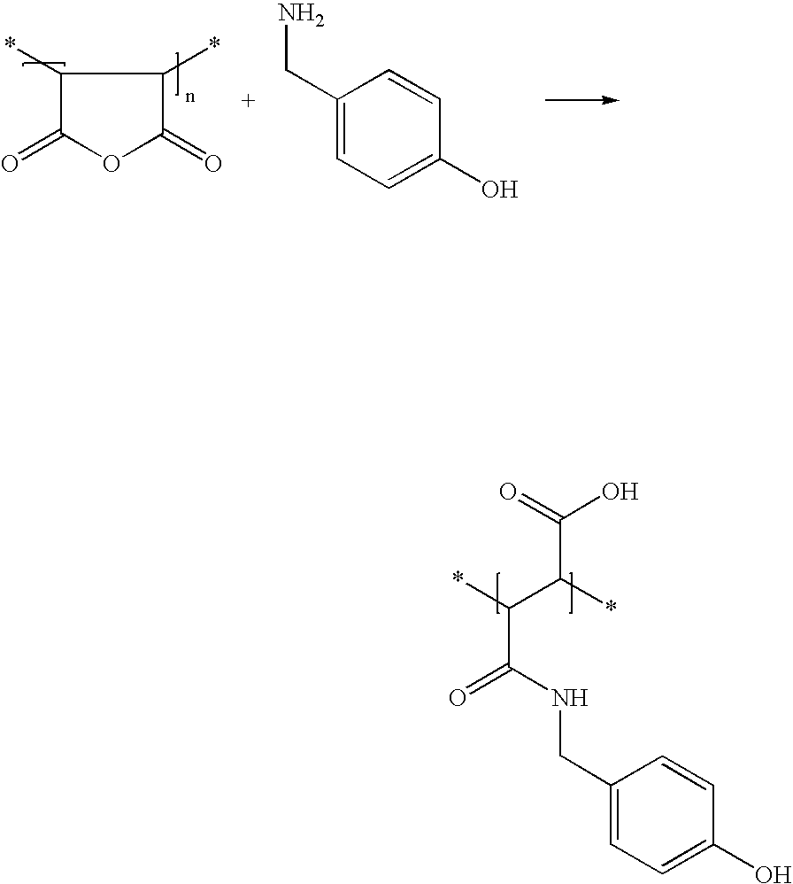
C1(*)C(=O)OC(=O)C1*.C1(CN)=CC=C(O)C=C1.O=C(O)C(*)C(*)C(NCC1=CC=C(O)C=C1)=O
